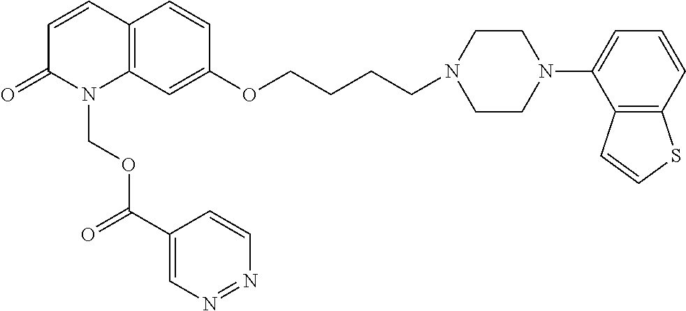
C1=CC2=C(N(COC(C3=CN=NC=C3)=O)C1=O)C=C(OCCCCN1CCN(C3=CC=CC4=C3C=CS4)CC1)C=C2
